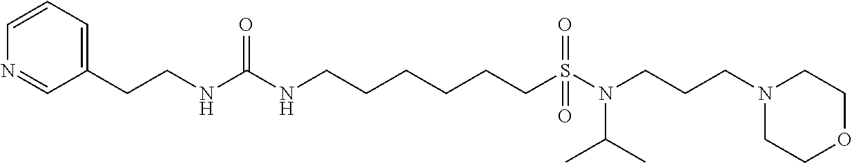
C1=NC=CC=C1CCNC(NCCCCCCS(N(CCCN1CCOCC1)C(C)C)(=O)=O)=O
